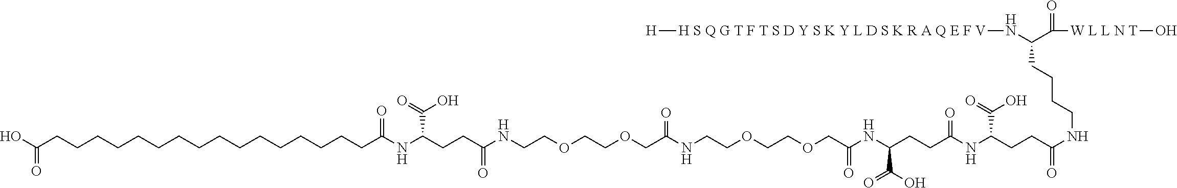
C(COCCOCCNC(CCC(NC(CCCCCCCCCCCCCCCCC(O)=O)=O)C(O)=O)=O)(=O)NCCOCCOCC(=O)NC(CCC(NC(CCC(NCCCCC(N[H S Q G T F T S D Y S K Y L D S K R A Q E F V][H])C(=O)[W L L N T]O)=O)C(O)=O)=O)C(O)=O
